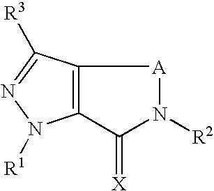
C12=C(C(=[X])N([R2])[A]1)N([R1])N=C2[R3]
